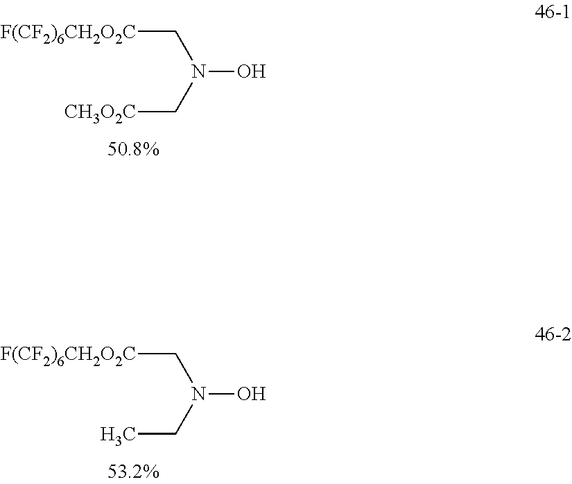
[F(CF2)6CH2O2C]CN(C[CH3O2C])O.[F(CF2)6CH2O2C]CN(O)CC
